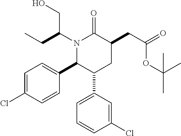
N1(C(CC)CO)C(C2=CC=C(Cl)C=C2)C(C2=CC=CC(Cl)=C2)CC(CC(=O)OC(C)(C)C)C1=O
